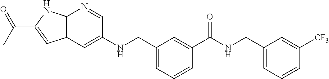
C(NC(C1=CC(CNC2=CC3=C(N=C2)NC(C(C)=O)=C3)=CC=C1)=O)C1=CC=CC([CF3])=C1
